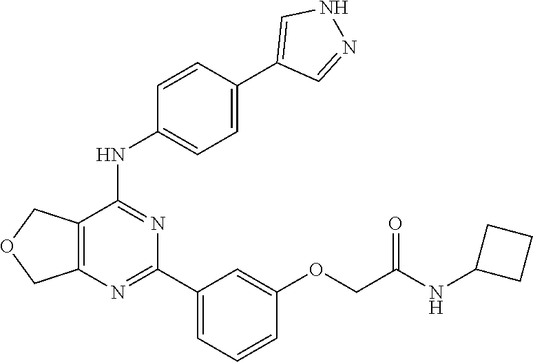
C12=C(N=C(C3=CC=CC(OCC(NC4CCC4)=O)=C3)N=C1NC1=CC=C(C3=CNN=C3)C=C1)COC2
